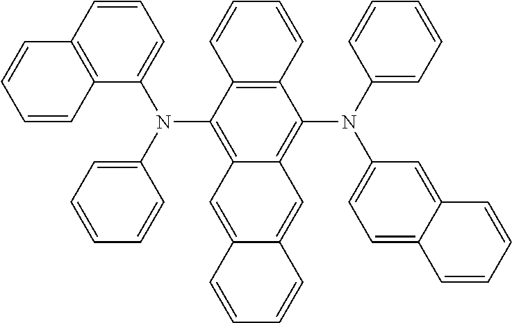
C12=C(C(N(C3=CC=CC=C3)C3=CC=CC4=C3C=CC=C4)=C3C(=C1N(C1=CC=CC=C1)C1=CC=C4C(=C1)C=CC=C4)C=C1C(=C3)C=CC=C1)C=CC=C2
